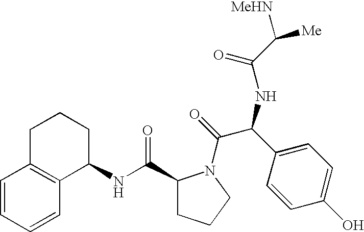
C1=CC=CC2=C1CCCC2NC(C1CCCN1C(=O)C(C1=CC=C(O)C=C1)NC(C([Me])[MeHN])=O)=O
